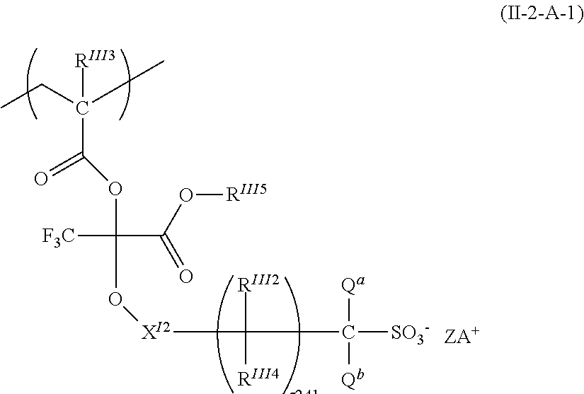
CCC(CC)([RIII3])C(=O)OC(O[XI2]C([RIII2])([RIII4])C([SO3-])([Qa])[Qb])([F3C])C(O[RIII5])=O
